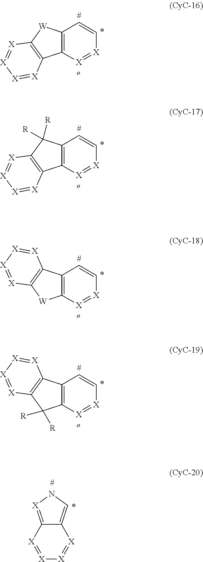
C12=C([X]=[X]C=C1)C1=C([W]2)[X]=[X][X]=[X]1.C12=C([X]=[X]C=C1)C1=C(C2([R])[R])[X]=[X][X]=[X]1.C12=C([X]=[X]C=C1)[W]C1=C2[X]=[X][X]=[X]1.C12=C([X]=[X]C=C1)C([R])([R])C1=C2[X]=[X][X]=[X]1.[X]1=[X][X]=[X]C2=CN[X]=C12
